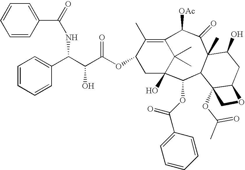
C1=CC(C(NC(C2=CC=CC=C2)C(O)C(=O)OC2CC3(O)C(C)(C)C(=C2C)C([OAc])C(=O)C2(C)C(C3OC(C3=CC=CC=C3)=O)C3(OC(C)=O)C(CC2O)OC3)=O)=CC=C1
